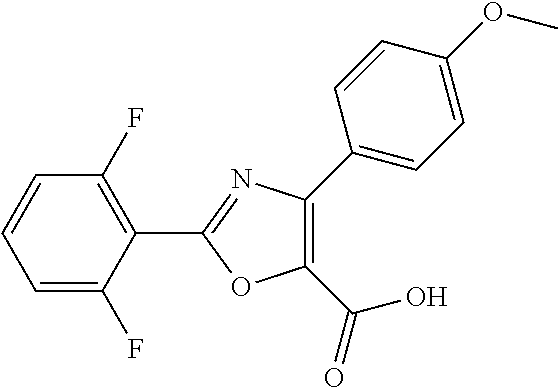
C1=C(F)C(C2=NC(C3=CC=C(OC)C=C3)=C(C(=O)O)O2)=C(F)C=C1
